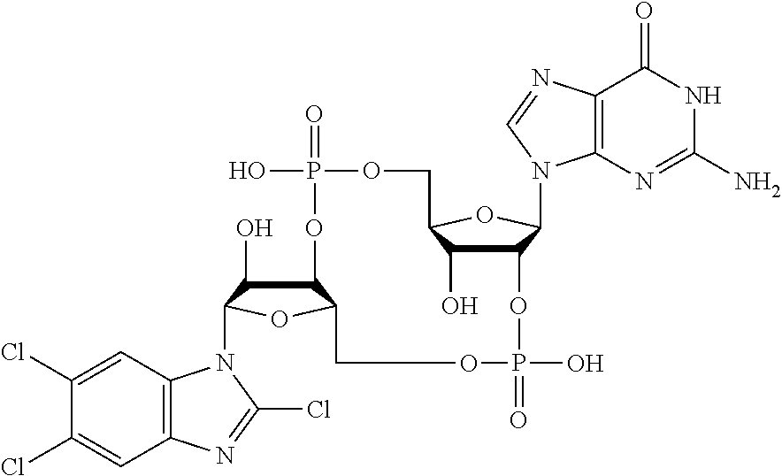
C12C(O)C(N3C4=C(C=C(Cl)C(Cl)=C4)N=C3Cl)OC1COP(=O)(O)OC1C(O)C(OC1N1C3=C(C(=O)NC(N)=N3)N=C1)COP(=O)(O)O2
